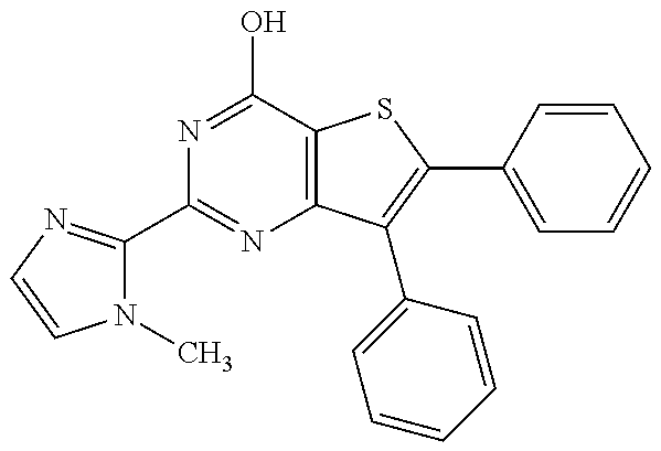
C1(C2=NC=CN2C)=NC2=C(C(O)=N1)SC(C1=CC=CC=C1)=C2C1=CC=CC=C1
